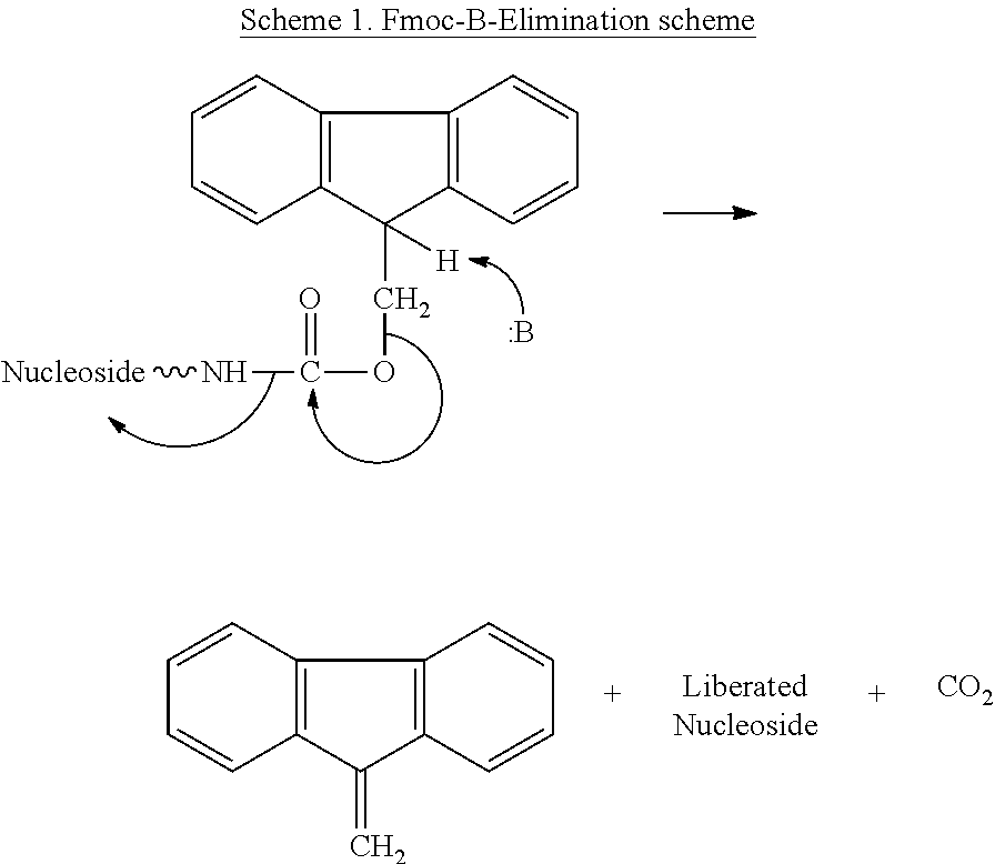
C1=CC2=C(C=C1)C(COC(N[Nucleoside])=O)([H])C1=C2C=CC=C1.B.C1=CC2=C(C=C1)C(=C)C1=C2C=CC=C1.[CO2]
